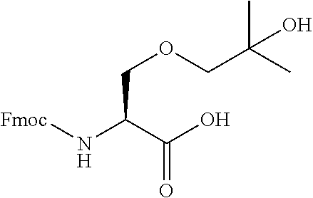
C(=O)(C(N[Fmoc])COCC(C)(C)O)O
